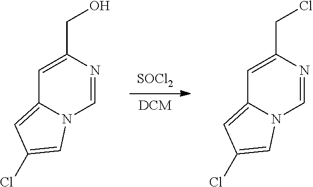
[DCM].[SOCl2].C1=C(CO)N=CN2C1=CC(Cl)=C2.C1=C(CCl)N=CN2C1=CC(Cl)=C2
